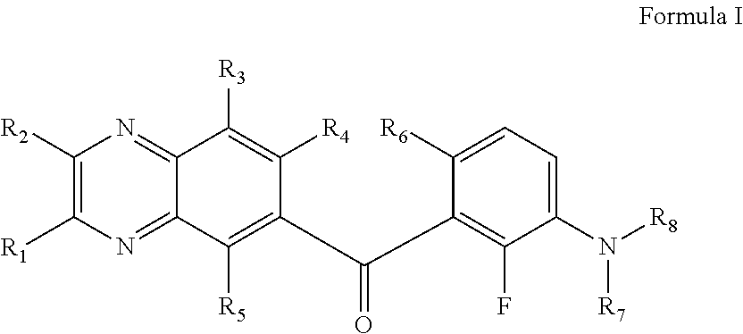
C1([R2])=C([R1])N=C2C(=N1)C([R3])=C([R4])C(C(C1=C(F)C(N([R8])[R7])=CC=C1[R6])=O)=C2[R5]
